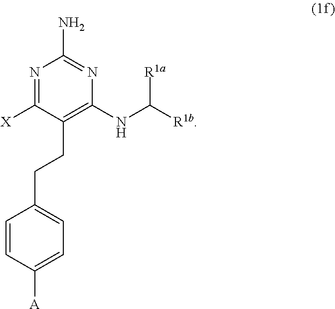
[R1a]C(NC1=C(CCC2=CC=C([A])C=C2)C([X])=NC(N)=N1)[R1b]
